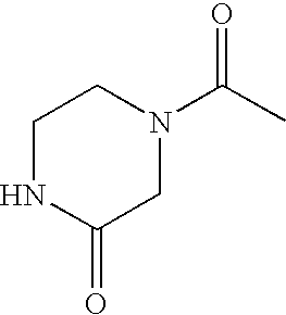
C1NC(=O)CN(C(C)=O)C1
